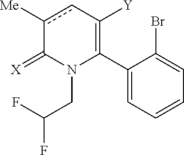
C1(C2=C([Y])cc([Me])C(=[X])N2CC(F)F)=CC=CC=C1Br
